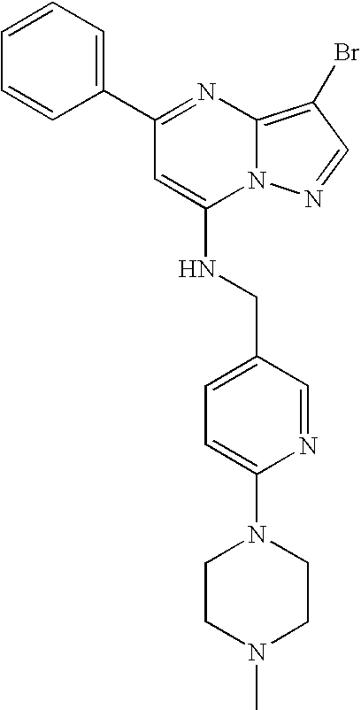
C1=CC=C(C2=NC3=C(Br)C=NN3C(NCC3=CC=C(N4CCN(C)CC4)N=C3)=C2)C=C1
